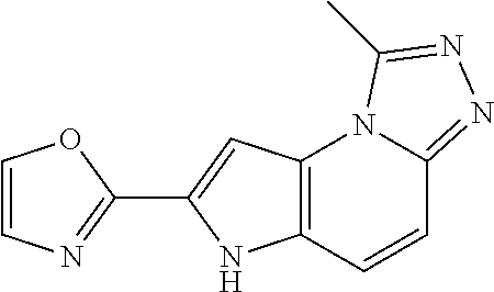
C1=CN=C(C2=CC3=C(N2)C=CC2=NN=C(C)N32)O1
